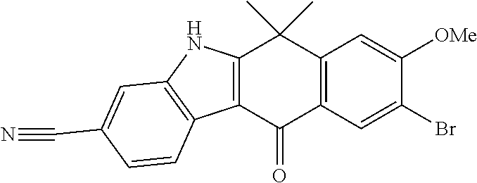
C12=C(C=C(Br)C([OMe])=C1)C(=O)C1=C(C2(C)C)NC2=C1C=CC(C#N)=C2
